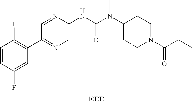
[10DD].C1(C2=C(F)C=CC(F)=C2)=NC=C(NC(N(C)C2CCN(C(CC)=O)CC2)=O)N=C1
